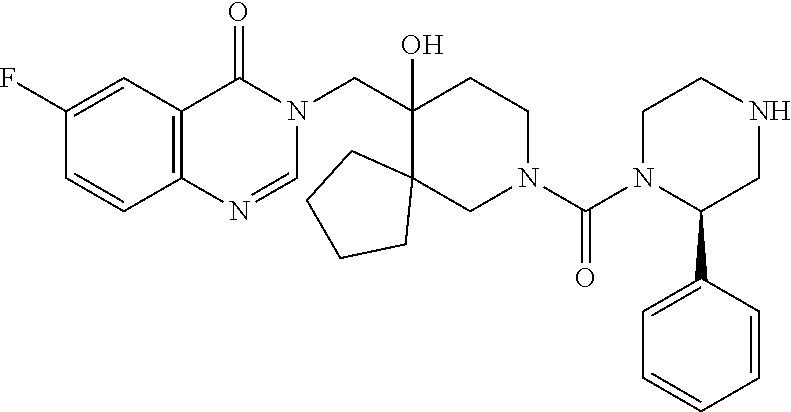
C12=C(N=CN(CC3(O)C4(CN(C(N5C(C6=CC=CC=C6)CNCC5)=O)CC3)CCCC4)C1=O)C=CC(F)=C2
